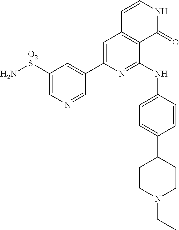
C1([O2S]N)=CN=CC(C2=CC3=C(C(NC4=CC=C(C5CCN(CC)CC5)C=C4)=N2)C(=O)NC=C3)=C1
